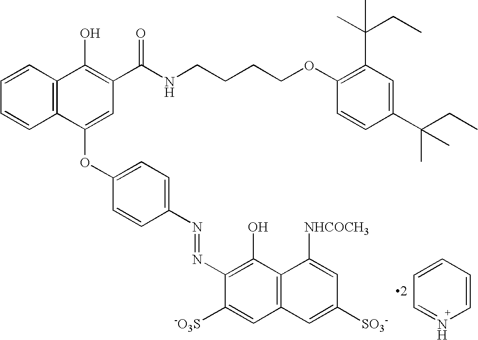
C1=CC2=C(C=C1)C(OC1=CC=C(N=NC3=C(O)C4=C(C=C3[-O3S])C=C([SO3-])C=C4[NHCOCH3])C=C1)=CC(C(NCCCCOC1=C(C(C)(CC)C)C=C(C(CC)(C)C)C=C1)=O)=C2O.C1=CC=CC=N1
